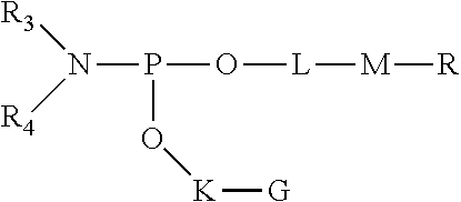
N(P(O[K][G])O[L][M][R])([R3])[R4]
